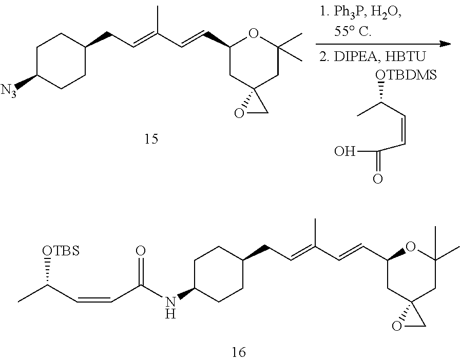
C1C(NC(C=CC(C)[OTBS])=O)CCC(CC=C(C=CC2CC3(CC(C)(C)O2)OC3)C)C1.CC(C=CC(O)=O)[OTBDMS].C1C([N3])CCC(CC=C(C=CC2CC3(CC(C)(C)O2)OC3)C)C1
